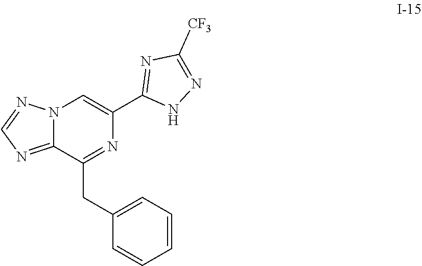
C1(CC2=NC(C3=NC([CF3])=NN3)=CN3C2=NC=N3)=CC=CC=C1
